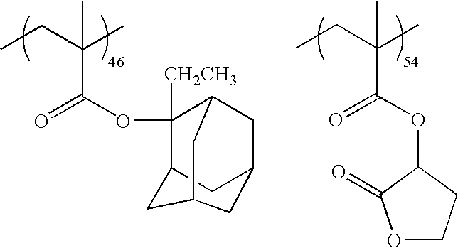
CCC(C)(C(OC1([CH2CH3])C2CC3CC1CC(C2)C3)=O)C.CCC(C)(C(OC1CCOC1=O)=O)C
